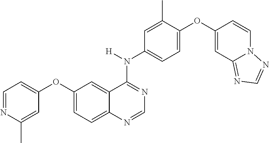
C12=CC=C(OC3=CC=NC(C)=C3)C=C1C(N(C1=CC=C(OC3=CC4=NC=NN4C=C3)C(C)=C1)[H])=NC=N2
